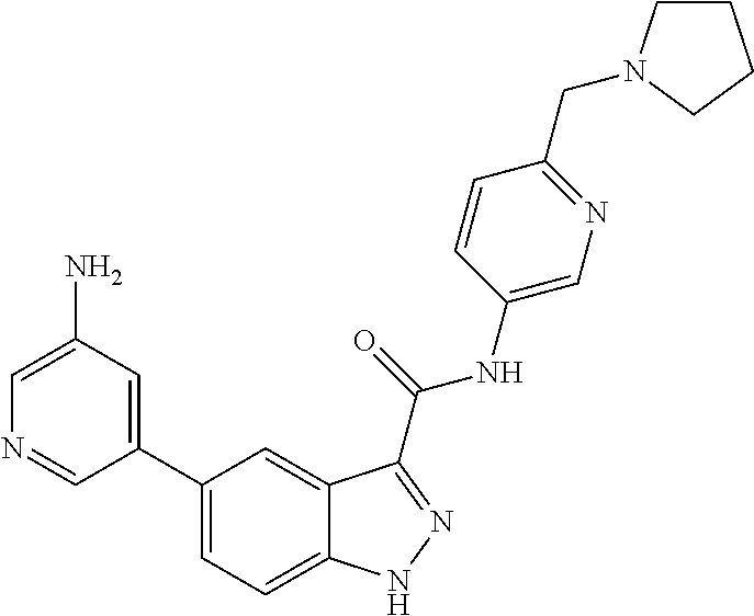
C1(N)=CN=CC(C2=CC=C3C(=C2)C(C(NC2=CN=C(CN4CCCC4)C=C2)=O)=NN3)=C1
